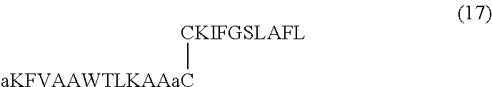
[CKIFGSLAFL][aKFVAAWTLKAAaC]
